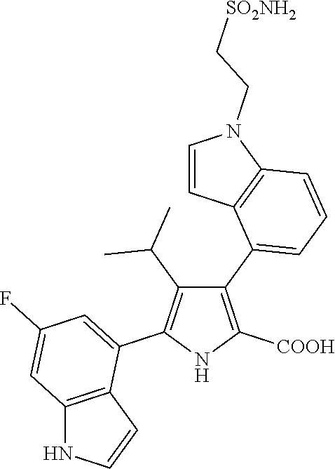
C1(C2=CC=CC3=C2C=CN3CC[SO2NH2])=C([COOH])NC(C2=CC(F)=CC3=C2C=CN3)=C1C(C)C
